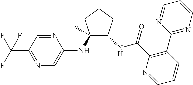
C1(NC2=CN=C(C(F)(F)F)C=N2)(C)C(NC(C2=C(C3=NC=CC=N3)C=CC=N2)=O)CCC1
